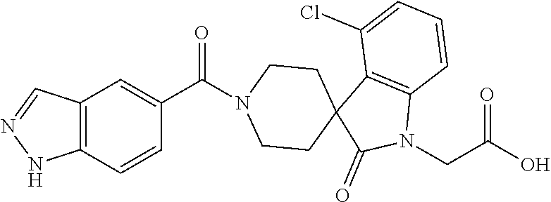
C12=C(C=CC(C(=O)N3CCC4(C5=C(N(CC(O)=O)C4=O)C=CC=C5Cl)CC3)=C1)NN=C2
